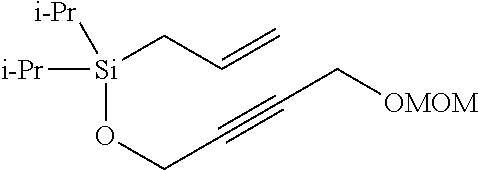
[Si](OCC#CC[OMOM])([i-Pr])([i-Pr])CC=C
